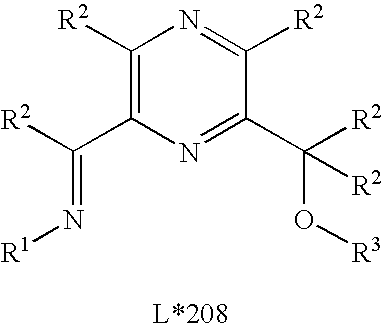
C1([R2])=C(C([R2])=N[R1])N=C(C([R2])(O[R3])[R2])C([R2])=N1
